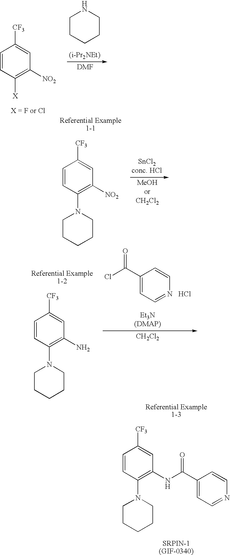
C1=CC([X])=C([NO2])C=C1[CF3].C1CCCCN1.[(i-Pr2NEt)].C1=CC(N2CCCCC2)=C([NO2])C=C1[CF3].C1=CC(N2CCCCC2)=C(N)C=C1[CF3].C1(C(Cl)=O)=CC=NC=C1.Cl.[CH2Cl2].C1=CC(N2CCCCC2)=C(NC(C2=CC=NC=C2)=O)C=C1[CF3]
